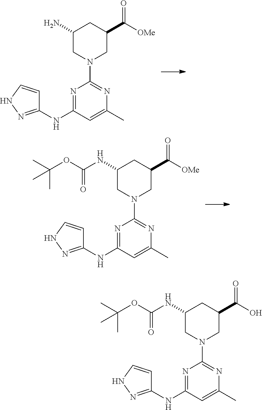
C1(N)CN(C2=NC(C)=CC(NC3=NNC=C3)=N2)CC(C([OMe])=O)C1.C1(NC(=O)OC(C)(C)C)CN(C2=NC(C)=CC(NC3=NNC=C3)=N2)CC(C([OMe])=O)C1.C1(NC(OC(C)(C)C)=O)CN(C2=NC(C)=CC(NC3=NNC=C3)=N2)CC(C(O)=O)C1
